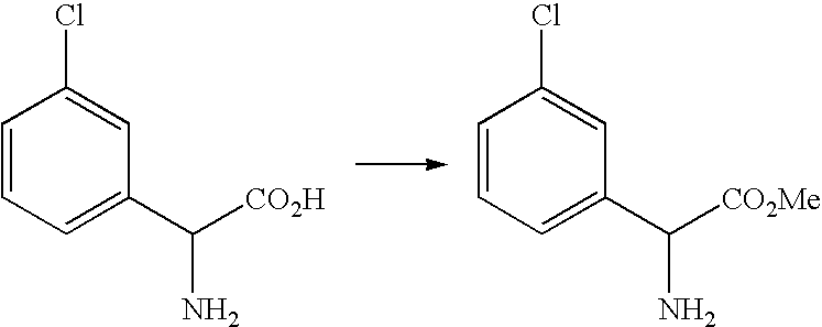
C1=CC=C(C([CO2H])N)C=C1Cl.C1=CC=C(C([CO2Me])N)C=C1Cl
